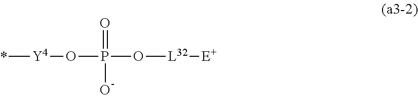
*[Y4]OP(O[L32][E+])(O)=O
